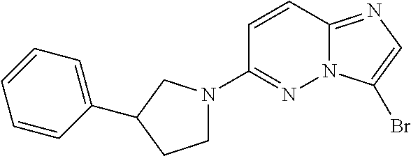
C1=CC2=NC=C(Br)N2N=C1N1CCC(C2=CC=CC=C2)C1
